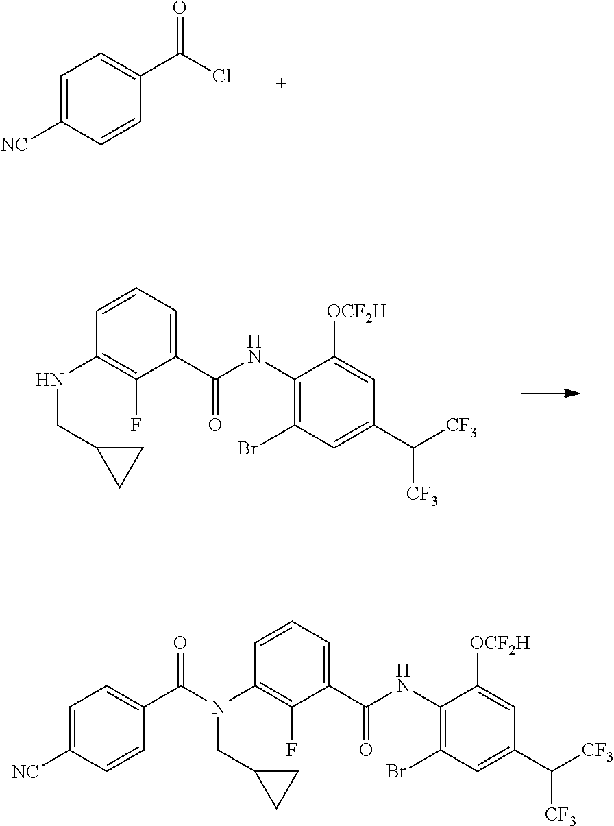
C1=C([NC])C=CC(C(Cl)=O)=C1.C1(NCC2CC2)=C(F)C(C(NC2=C(Br)C=C(C([CF3])[CF3])C=C2[OCF2H])=O)=CC=C1.C1(N(CC2CC2)C(C2=CC=C([NC])C=C2)=O)=C(F)C(C(NC2=C(Br)C=C(C([CF3])[CF3])C=C2[OCF2H])=O)=CC=C1
